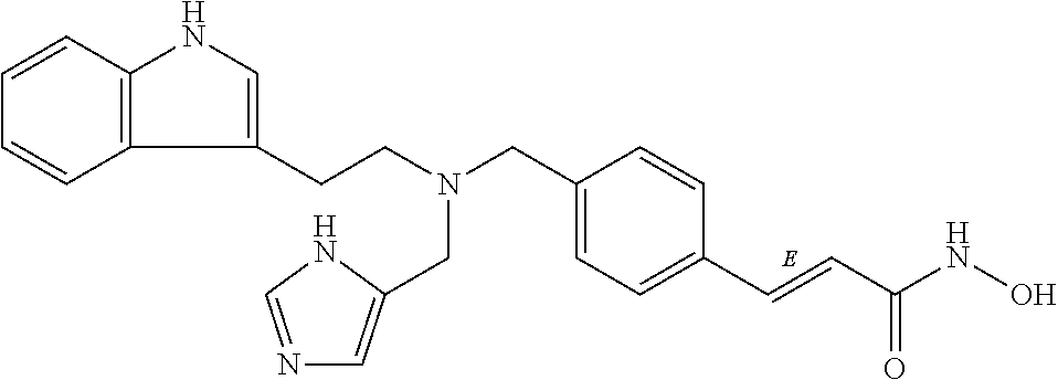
C1=CC2=C(C=C1)C(CCN(CC1=CN=CN1)CC1=CC=C(C=CC(NO)=O)C=C1)=CN2
